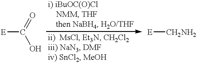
[E]C(=O)O.[E][CH2NH2]
